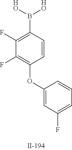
C1(F)=C(B([HO])[HO])C=CC(OC2=CC(F)=CC=C2)=C1F
